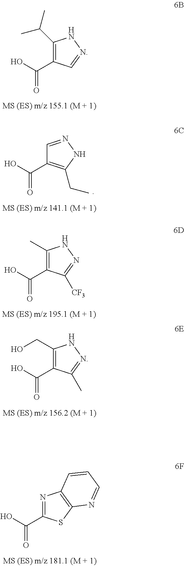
C1(C(C)C)=C(C(O)=O)C=NN1.C1=NNC(CC)=C1C(O)=O.C1(C)=C(C(O)=O)C([CF3])=NN1.C1(CO)=C(C(O)=O)C(C)=NN1.N1=C(C(O)=O)SC2=C1C=CC=N2
